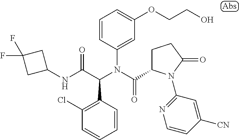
C1=CC(N(C(=O)C2CCC(=O)N2C2=NC=CC([CN])=C2)C(C(NC2CC(F)(F)C2)=O)C2=C(Cl)C=CC=C2)=CC(OCCO)=C1
